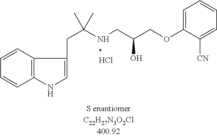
C1=CC2=C(C=C1)NC=C2CC(C)(NCC(COC1=CC=CC=C1[CN])O)C
